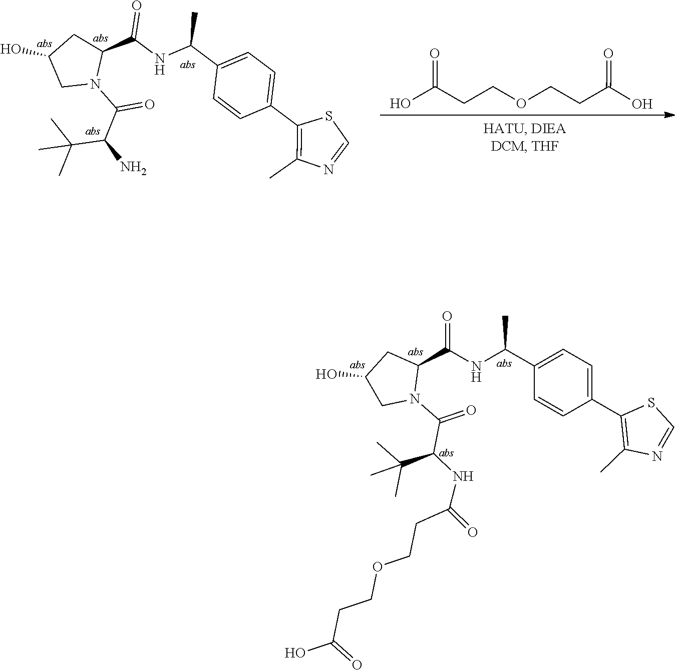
C1=NC(C)=C(C2=CC=C(C(NC(C3CC(O)CN3C(C(C(C)(C)C)N)=O)=O)C)C=C2)S1.O=C(O)CCOCCC(=O)O.N1=CSC(C2=CC=C(C(NC(C3CC(O)CN3C(C(C(C)(C)C)NC(CCOCCC(O)=O)=O)=O)=O)C)C=C2)=C1C
